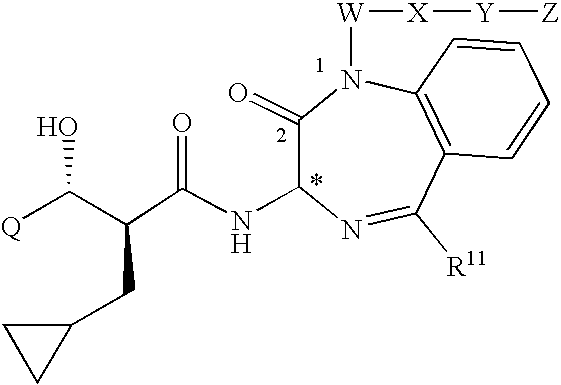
C1(=O)N([W][X][Y][Z])C2=C(C([R11])=NC1NC(=O)C(C([Q])O)CC1CC1)C=CC=C2
